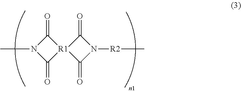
CN1C(=O)[R1]2(C1=O)C(=O)N([R2]C)C2=O
